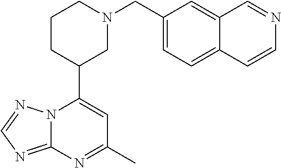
N12C(=NC=N1)N=C(C)C=C2C1CN(CC2=CC=C3C(=C2)C=NC=C3)CCC1
